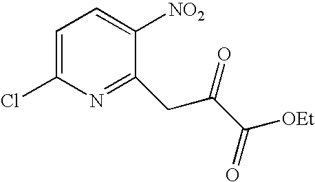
C1=C(Cl)N=C(CC(C([OEt])=O)=O)C([NO2])=C1
